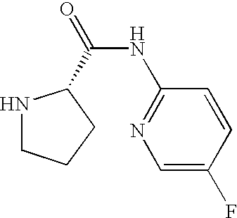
C(NC1=NC=C(F)C=C1)(=O)C1NCCC1
